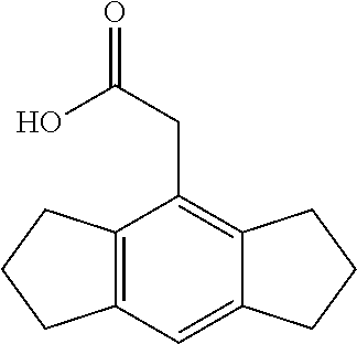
C12=C(C=C3C(=C1CC(O)=O)CCC3)CCC2
